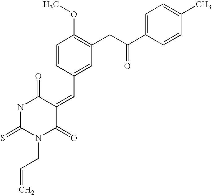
C1=CC(C=C2C(=O)NC(=S)N(CC=C)C2=O)=CC(CC(C2=CC=C(C)C=C2)=O)=C1OC
